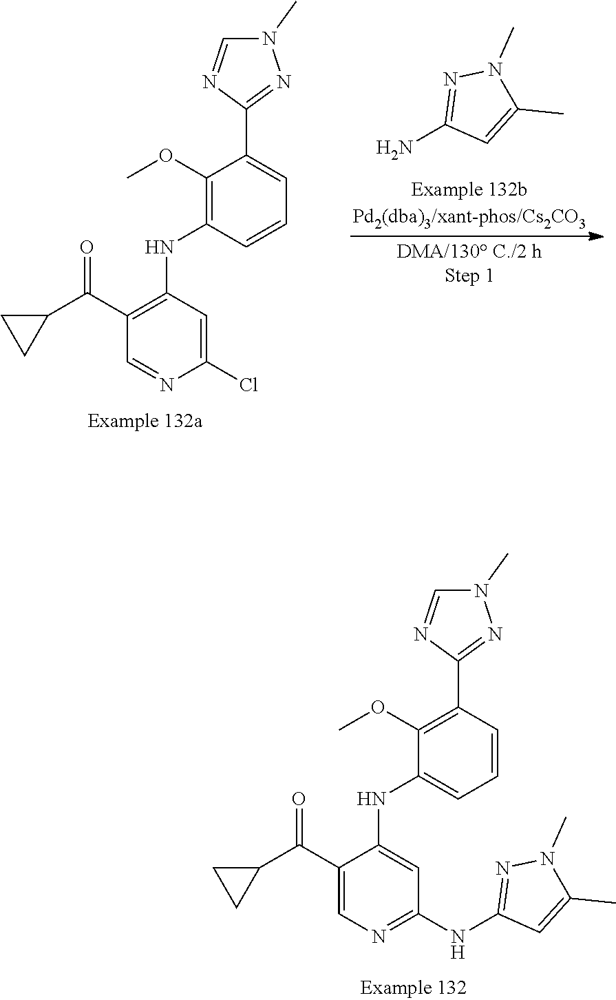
N1(C)C=NC(C2=C(OC)C(NC3=CC(NC4=NN(C)C(C)=C4)=NC=C3C(C3CC3)=O)=CC=C2)=N1.N1(C)C=NC(C2=CC=CC(NC3=C(C(C4CC4)=O)C=NC(Cl)=C3)=C2OC)=N1.NC1=NN(C)C(C)=C1
